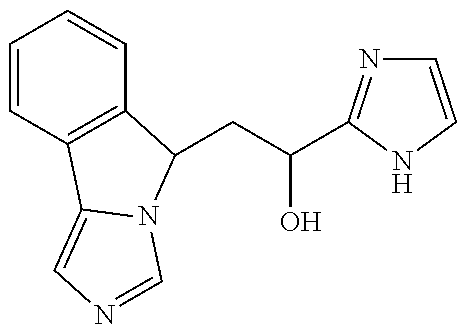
C1=CC2=C(C=C1)C(CC(O)C1=NC=CN1)N1C2=CN=C1
